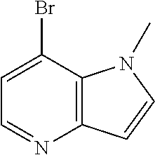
C1=C(Br)C2=C(N=C1)C=CN2C
